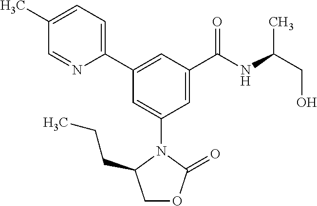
C1(C)=CC=C(C2=CC(C(NC(CO)C)=O)=CC(N3C(CCC)COC3=O)=C2)N=C1
